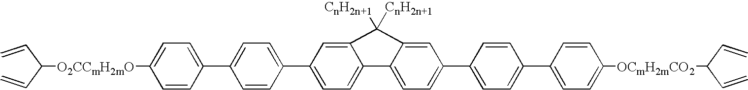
C=CC(C=C)[O2CCmH2mO]C1=CC=C(C2=CC=C(C3=CC=C4C(=C3)C([CnH2n+1])([CnH2n+1])C3=CC(C5=CC=C(C6=CC=C([OCmH2mCO2]C(C=C)C=C)C=C6)C=C5)=CC=C43)C=C2)C=C1
